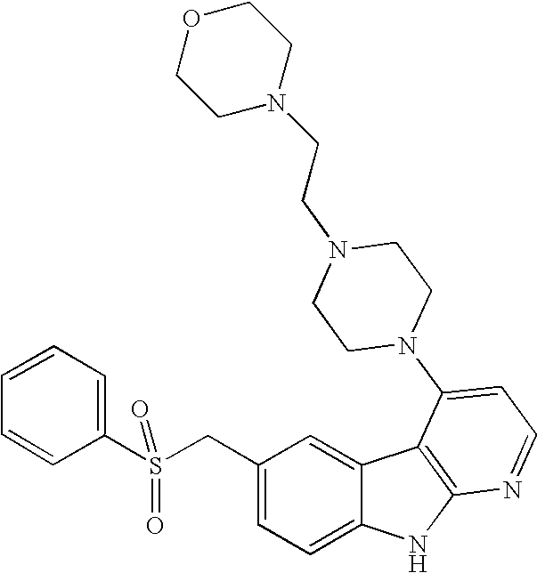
C1(CS(C2=CC=CC=C2)(=O)=O)=CC=C2C(=C1)C1=C(N2)N=CC=C1N1CCN(CCN2CCOCC2)CC1
